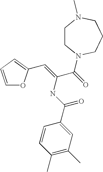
C1=CC(C)=C(C)C=C1C(NC(=CC1=CC=CO1)C(=O)N1CCN(C)CCC1)=O
